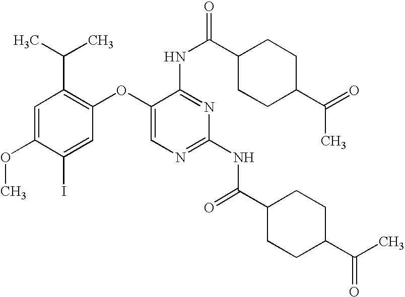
C1=C(OC)C(I)=CC(OC2=CN=C(NC(C3CCC(C(C)=O)CC3)=O)N=C2NC(C2CCC(C(=O)C)CC2)=O)=C1C(C)C
